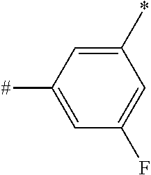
C1(*)=CC([#])=CC(F)=C1
